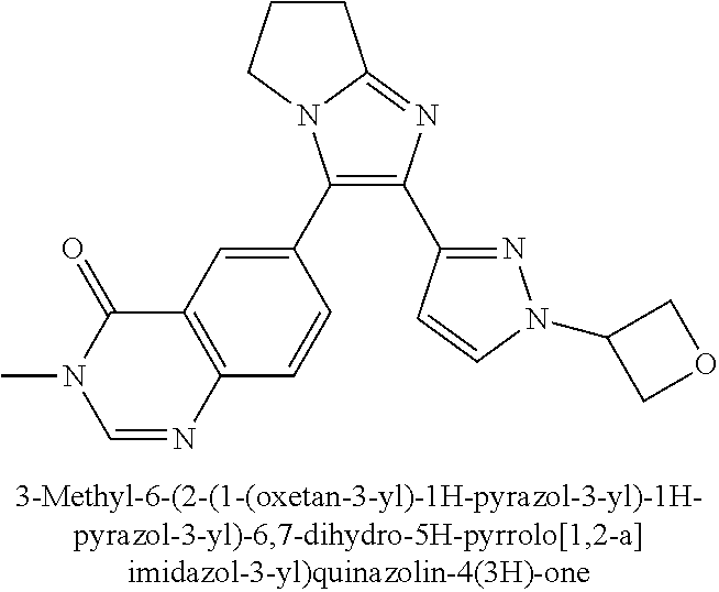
C1(C2=CC3=C(C=C2)N=CN(C)C3=O)=C(C2=NN(C3COC3)C=C2)N=C2N1CCC2
